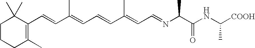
C1CCC(C)=C(C=CC(=CC=CC(=CC=NC(C(NC([COOH])C)=O)C)C)C)C1(C)C
